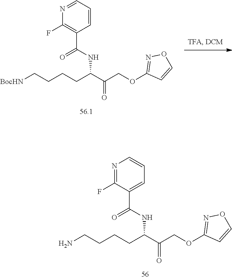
FC1=NC=CC=C1C(NC(C(COC1=NOC=C1)=O)CCCCN)=O.FC1=C(C(NC(C(COC2=NOC=C2)=O)CCCC[BocHN])=O)C=CC=N1
